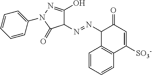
C1=CC=CC2=C1C(N=NC1C(O)=NN(C3=CC=CC=C3)C1=O)C(=O)C=C2[SO3-]
